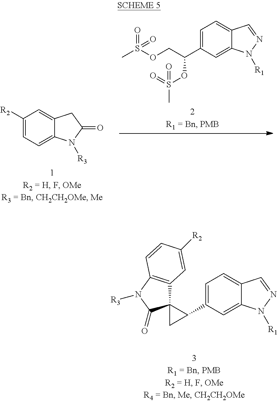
C1=C(C2C3(C2)C2=C(N([R3])C3=O)C=CC([R2])=C2)C=C2C(=C1)C=NN2[R1].C1([R2])=CC=C2C(=C1)CC(=O)N2[R3].C1=C(C(COS(C)(=O)=O)OS(C)(=O)=O)C=C2C(=C1)C=NN2[R1]
